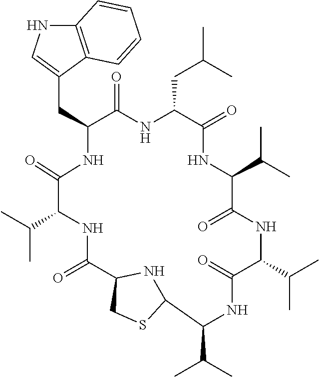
C(C1C(=O)NC(CC(C)C)C(=O)NC(C(C)C)C(=O)NC(C(C)C)C(=O)NC(C(C)C)C2NC(CS2)C(=O)NC(C(C)C)C(=O)N1)C1=CNC2=C1C=CC=C2
